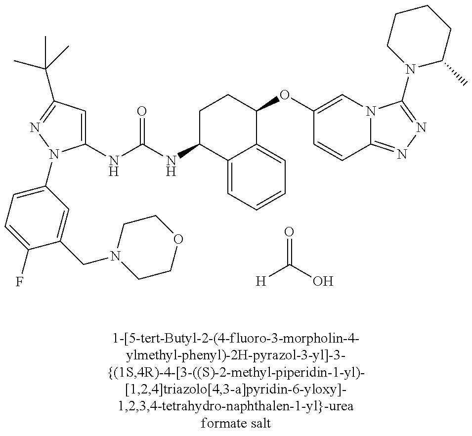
C1(NC(NC2C3=CC=CC=C3C(OC3=CN4C(=NN=C4N4C(C)CCCC4)C=C3)CC2)=O)=CC(C(C)(C)C)=NN1C1=CC=C(F)C(CN2CCOCC2)=C1.[H]C(O)=O
